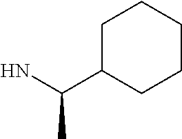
NC(C1CCCCC1)C
